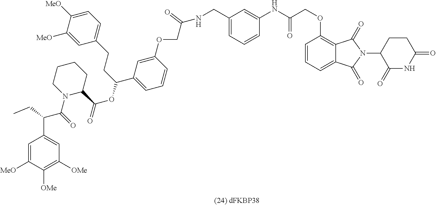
C1(=O)NC(=O)CCC1N1C(=O)C2=CC=CC(OCC(NC3=CC(CNC(COC4=CC(C(CCC5=CC=C([MeO])C([MeO])=C5)OC(C5CCCCN5C(=O)C(C5=CC([OMe])=C([OMe])C([MeO])=C5)CC)=O)=CC=C4)=O)=CC=C3)=O)=C2C1=O
